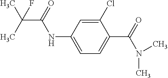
CC(C)(C(=O)NC1=CC=C(C(=O)N(C)C)C(Cl)=C1)F
